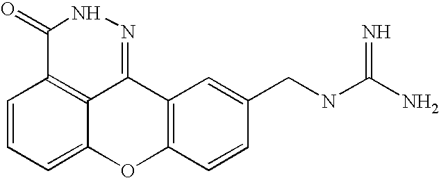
C1=CC=C2C3=C1C(=O)NN=C3C1=C(O2)C=CC(CNC(N)=N)=C1
